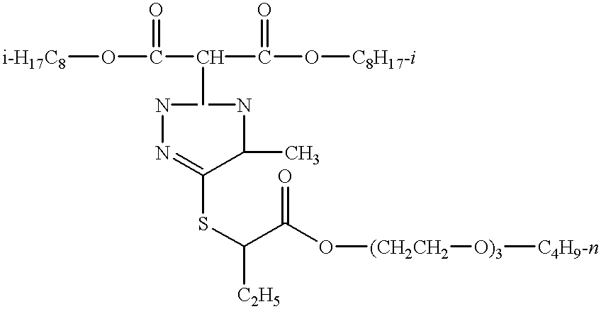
C(C(C(O[C8H17-i])=O)C)(=O)O[i-H17C8].N1N=C(SC(C(O[(CH2CH2][O)3][C4H9-n])=O)[C2H5])C(C)N1
